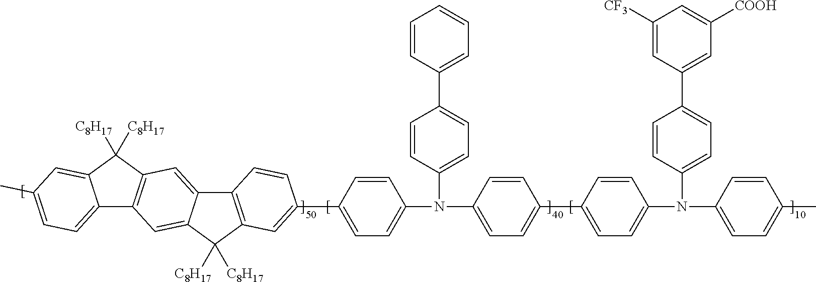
C12=CC=C(C)C=C1C([C8H17])([C8H17])C1=C2C=C2C(=C1)C1=C(C2([C8H17])[C8H17])C=C(C2=CC=C(N(C3=CC=C(C4=CC=C(N(C5=CC=C(C)C=C5)C5=CC=C(C6=CC([COOH])=CC([CF3])=C6)C=C5)C=C4)C=C3)C3=CC=C(C4=CC=CC=C4)C=C3)C=C2)C=C1
